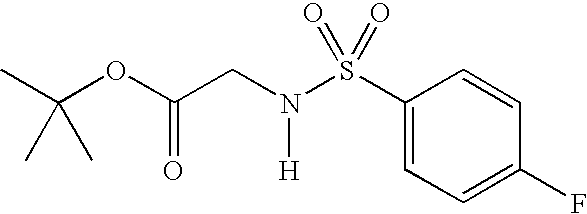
C1(S(N(CC(OC(C)(C)C)=O)[H])(=O)=O)=CC=C(F)C=C1
